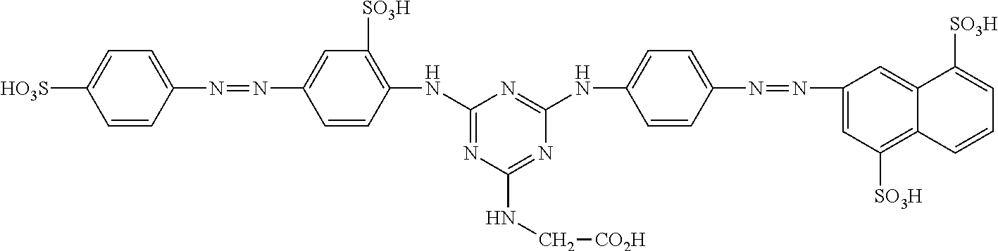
C1=CC(N=NC2=CC([SO3H])=C(NC3=NC(NC[CO2H])=NC(NC4=CC=C(N=NC5=CC([SO3H])=C6C(=C5)C([SO3H])=CC=C6)C=C4)=N3)C=C2)=CC=C1[HO3S]
